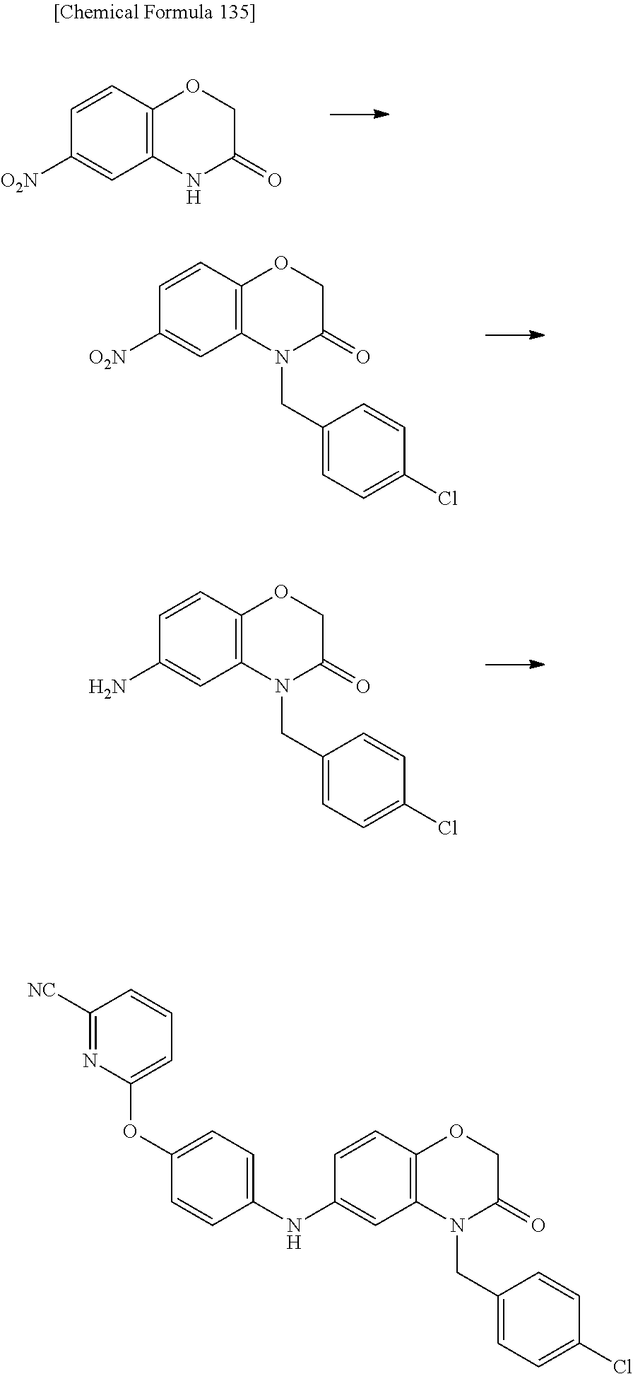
C12=C(NC(=O)CO1)C=C([O2N])C=C2.C12=C(N(CC3=CC=C(Cl)C=C3)C(=O)CO1)C=C([O2N])C=C2.C12=C(N(CC3=CC=C(Cl)C=C3)C(=O)CO1)C=C(N)C=C2.C12=C(N(CC3=CC=C(Cl)C=C3)C(=O)CO1)C=C(NC1=CC=C(OC3=CC=CC([NC])=N3)C=C1)C=C2
